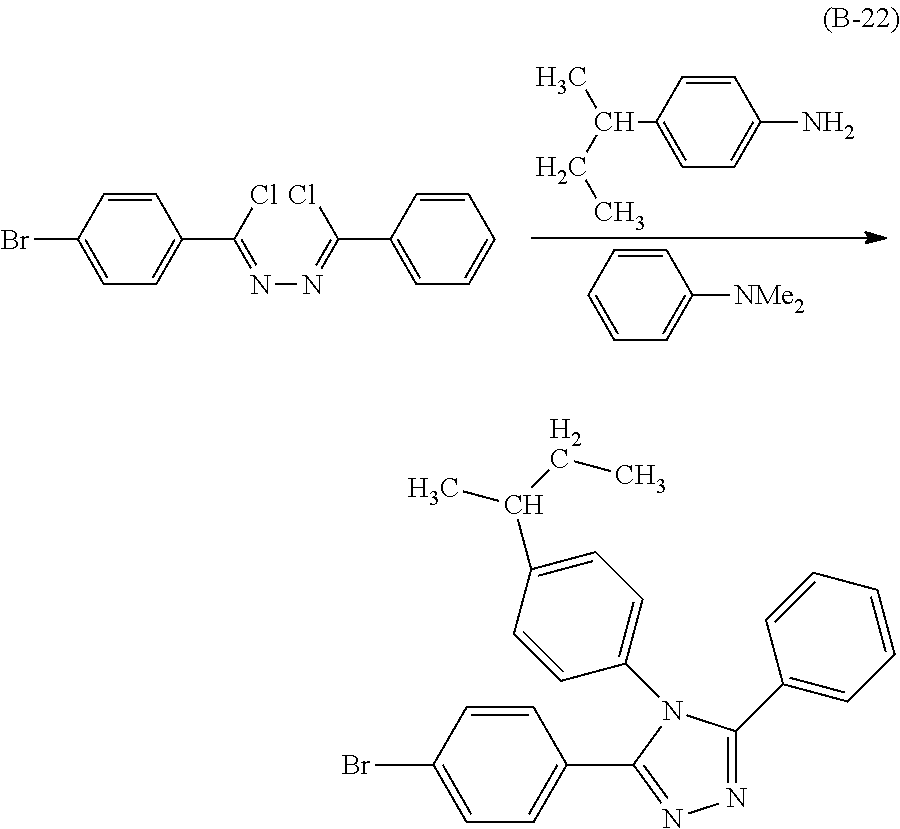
C1(Br)=CC=C(C(Cl)=NN=C(C2=CC=CC=C2)Cl)C=C1.C1(C(C)CC)=CC=C(N)C=C1.C1=CC=C([NMe2])C=C1.C1(Br)=CC=C(C2=NN=C(C3=CC=CC=C3)N2C2=CC=C(C(CC)C)C=C2)C=C1
